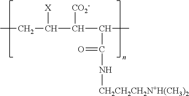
CCC([X])C([CO2-])C(C)C(=O)N[CH2CH2CH2N+H(CH3)2]
